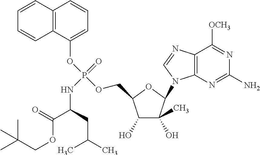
C(C)(C)(COC(C(CC(C)C)NP(OC1=CC=CC2=C1C=CC=C2)(=O)OCC1C(O)C(O)(C)C(N2C3=C(N=C2)C([OCH3])=NC(N)=N3)O1)=O)C
